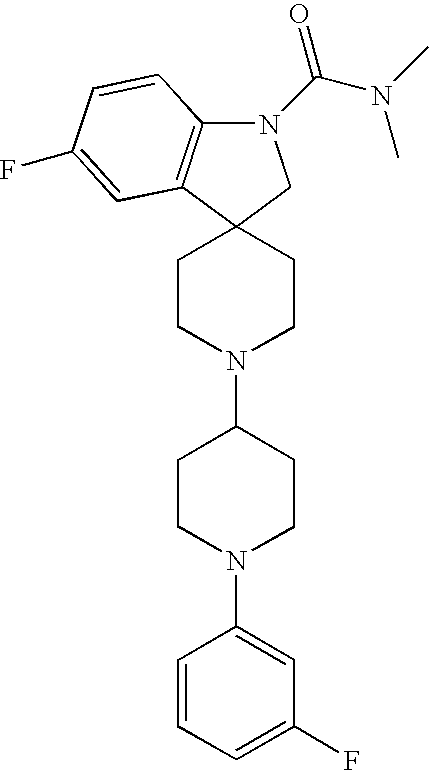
N1(C(N(C)C)=O)C2=C(C3(C1)CCN(C1CCN(C4=CC(F)=CC=C4)CC1)CC3)C=C(F)C=C2
